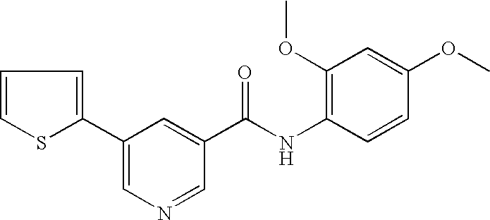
C1=CSC(C2=CN=CC(C(NC3=C(OC)C=C(OC)C=C3)=O)=C2)=C1
